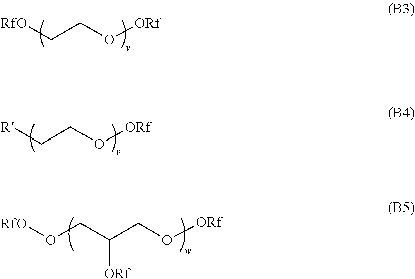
[R]CCO[ORf].[RfO]CCO[ORf].[RfO]OCC(CO[ORf])[ORf]
